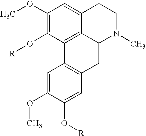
C1(OC)=C(O[R])C2=C3C(=C1)CCN(C)C3CC1=C2C=C(OC)C(O[R])=C1
